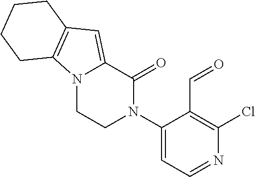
C1(N2CCN3C(=CC4=C3CCCC4)C2=O)=CC=NC(Cl)=C1C=O
